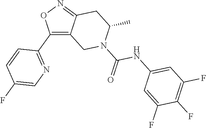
C1(C2=NC=C(F)C=C2)=C2C(=NO1)CC(C)N(C(=O)NC1=CC(F)=C(F)C(F)=C1)C2
